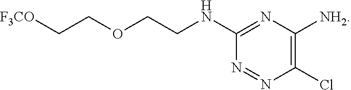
C1(NCCOCC[F3CO])=NC([NH2])=C(Cl)N=N1
